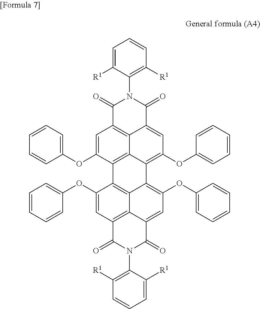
C1=CC=C([R1])C(N2C(=O)C3=C4C5=C(C6=C7C8=C(C=C6OC6=CC=CC=C6)C(=O)N(C6=C([R1])C=CC=C6[R1])C(=O)C8=CC(OC6=CC=CC=C6)=C7C5=C(OC5=CC=CC=C5)C=C4C2=O)C(OC2=CC=CC=C2)=C3)=C1[R1]
